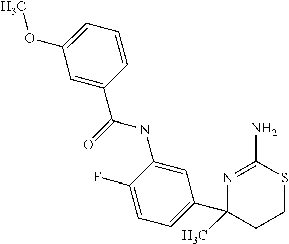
N1=C(N)SCCC1(C1=CC=C(F)C(NC(=O)C2=CC(OC)=CC=C2)=C1)C
